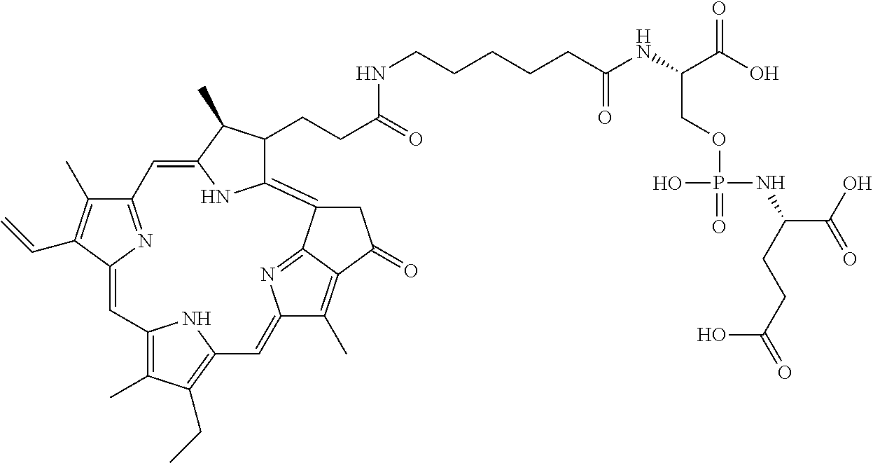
C12=NC(=CC3=C(C)C(CC)=C(N3)C=C3C(C)=C4C(=N3)C(=C3C(CCC(=O)NCCCCCC(NC(C(O)=O)COP(=O)(NC(C(O)=O)CCC(=O)O)O)=O)C(C)C(=C1)N3)CC4=O)C(C=C)=C2C
